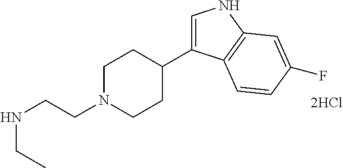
C1=C(C2CCN(CCNCC)CC2)C2=C(N1)C=C(F)C=C2
